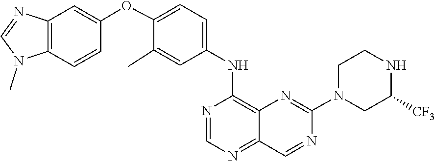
C1=NC(NC2=CC=C(OC3=CC4=C(N(C)C=N4)C=C3)C(C)=C2)=C2N=C(N3CC([CF3])NCC3)N=CC2=N1
